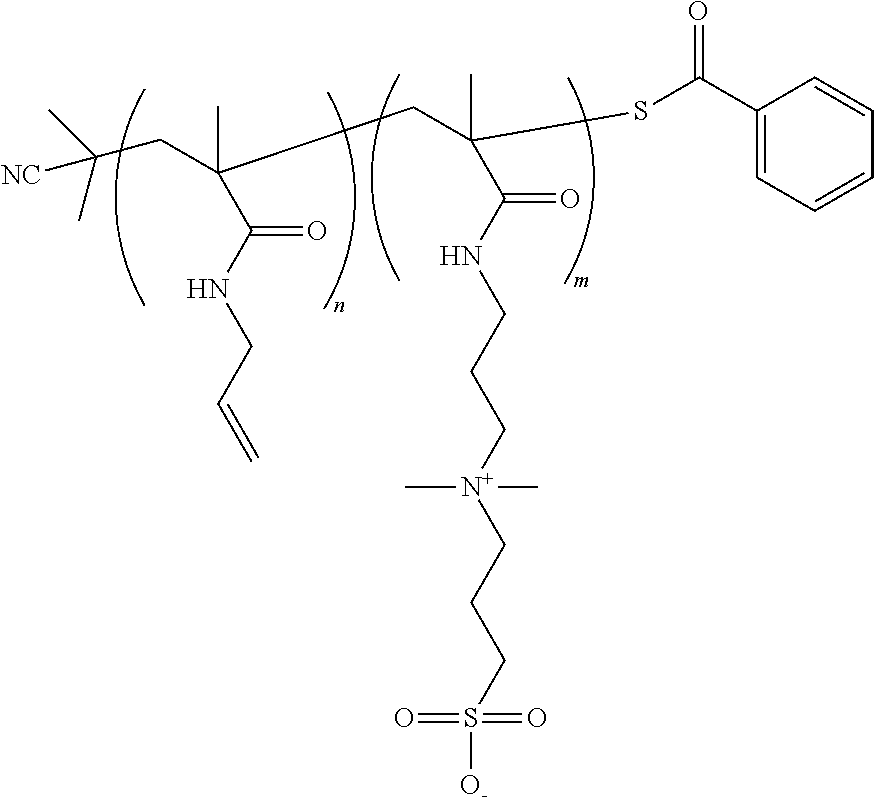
C(C(NCC=C)=O)(C)(CC(C)(C)[NC])CC(SC(C1=CC=CC=C1)=O)(C)C(=O)NCCC[N+](C)(C)CCCS([O-])(=O)=O
